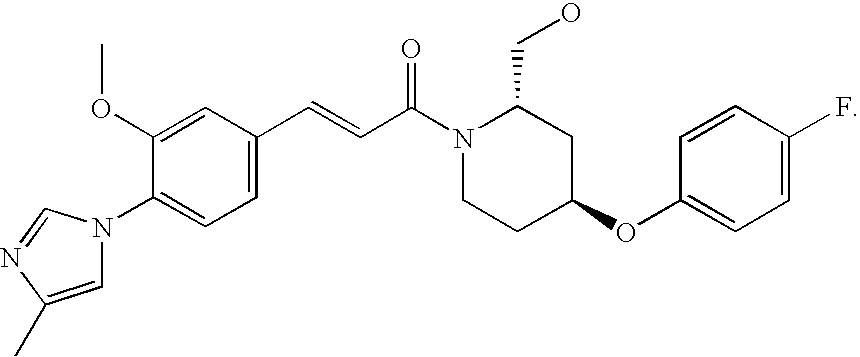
C1(OC)=CC(C=CC(N2CCC(OC3=CC=C(F)C=C3)CC2CO)=O)=CC=C1N1C=C(C)N=C1
